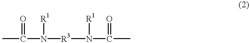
N([R3]N(C(C)=O)[R1])(C(C)=O)[R1]
